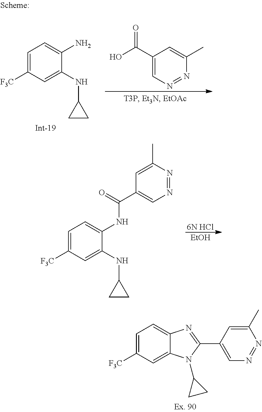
C1=C([F3C])C=C(NC2CC2)C(N)=C1.C1(C(O)=O)=CN=NC(C)=C1.C1=C([F3C])C=C(NC2CC2)C(NC(C2=CN=NC(C)=C2)=O)=C1.[6N HCl].[EtOH].C1=C([F3C])C=C2C(=C1)N=C(C1=CN=NC(C)=C1)N2C1CC1
